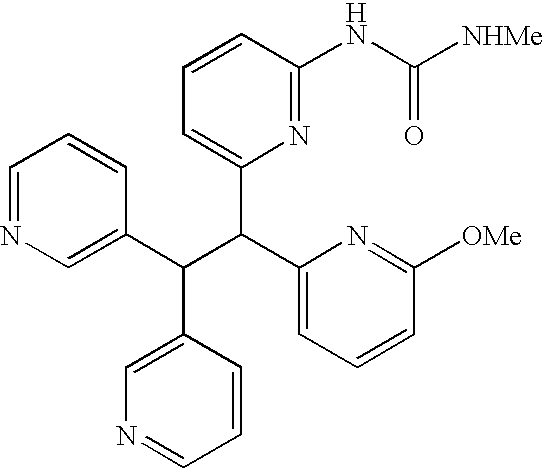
C1=NC=C(C(C(C2=CC=CC([OMe])=N2)C2=CC=CC(NC([NHMe])=O)=N2)C2=CN=CC=C2)C=C1
